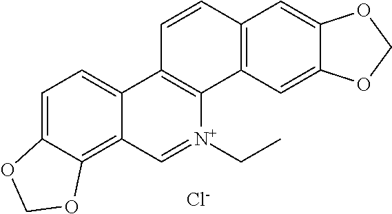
C1=C2C(=C3C(=C1)C1=C([N+](CC)=C3)C3=C(C=C1)C=C1C(=C3)OCO1)OCO2.[Cl-]
